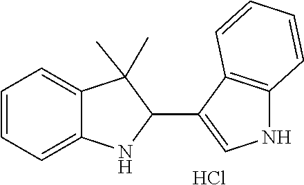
C1=CC=C2C(=C1)C(C)(C)C(C1=CNC3=C1C=CC=C3)N2.Cl
